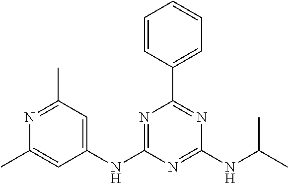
C1(NC2=NC(C3=CC=CC=C3)=NC(NC(C)C)=N2)=CC(C)=NC(C)=C1
